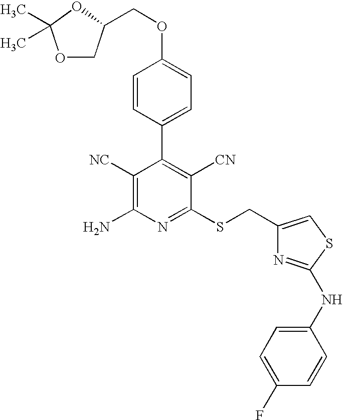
O1CC(COC2=CC=C(C3=C([CN])C(SCC4=CSC(NC5=CC=C(F)C=C5)=N4)=NC(N)=C3[NC])C=C2)OC1(C)C
